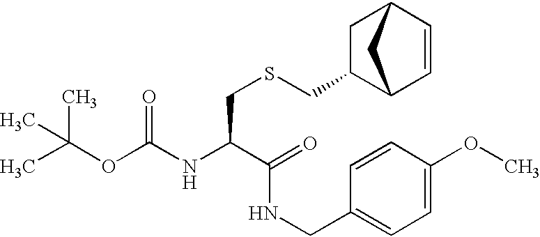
CC(OC(NC(C(NCC1=CC=C(OC)C=C1)=O)CSCC1C2C=CC(C1)C2)=O)(C)C
